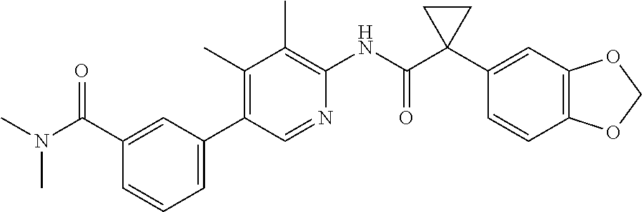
C1(C)=C(C2=CC=CC(C(N(C)C)=O)=C2)C=NC(NC(C2(C3=CC4=C(C=C3)OCO4)CC2)=O)=C1C
